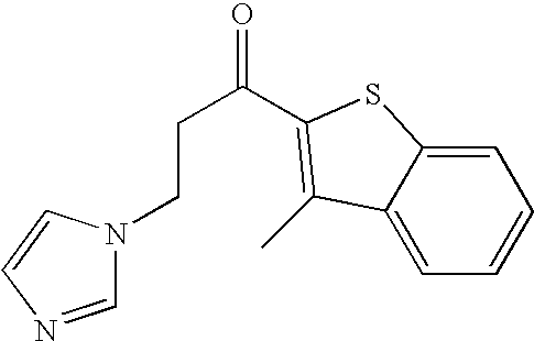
C1=NC=CN1CCC(=O)C1=C(C)C2=CC=CC=C2S1
